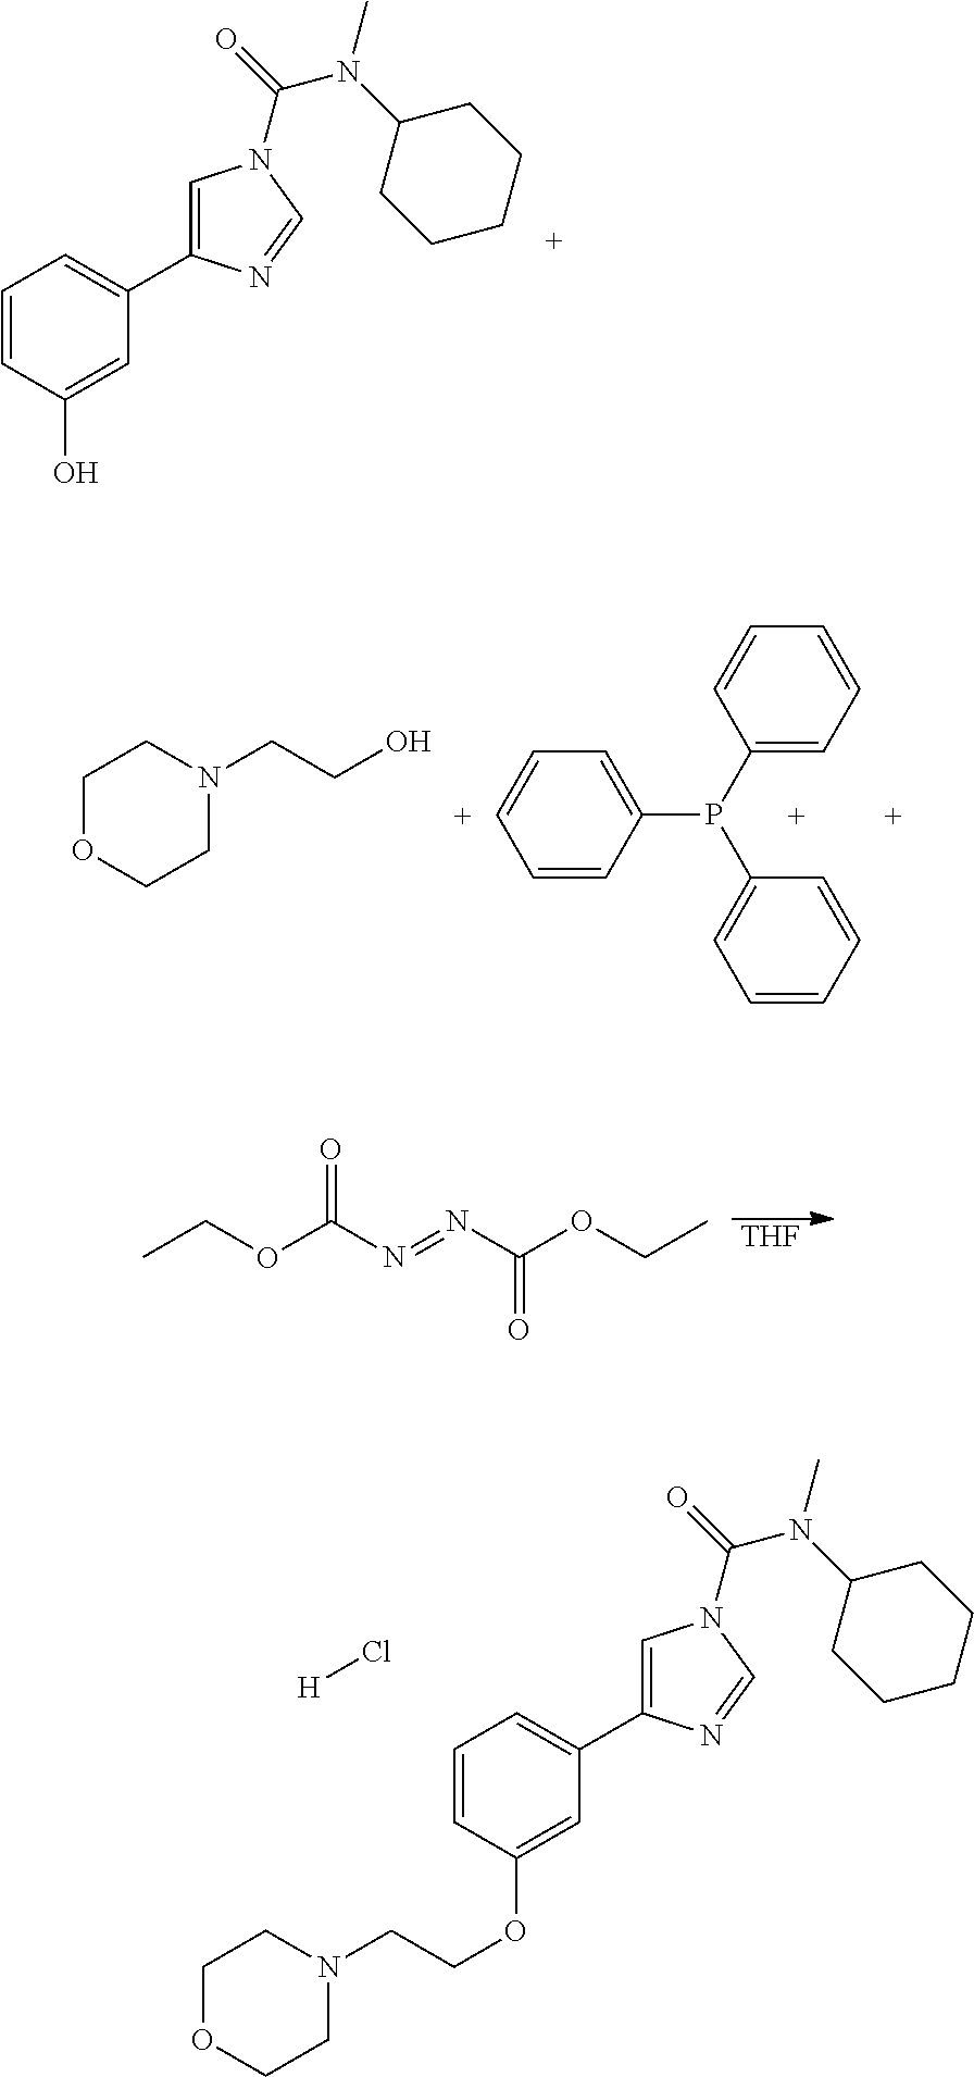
C1=CC(O)=CC(C2=CN(C(=O)N(C3CCCCC3)C)C=N2)=C1.C1=CC(P(C2=CC=CC=C2)C2=CC=CC=C2)=CC=[C+]1.C1OCCN(CCO)C1.CCOC(N=NC(OCC)=O)=O.[THF].C1OCCN(CCOC2=CC(C3=CN(C(=O)N(C4CCCCC4)C)C=N3)=CC=C2)C1.[H]Cl
